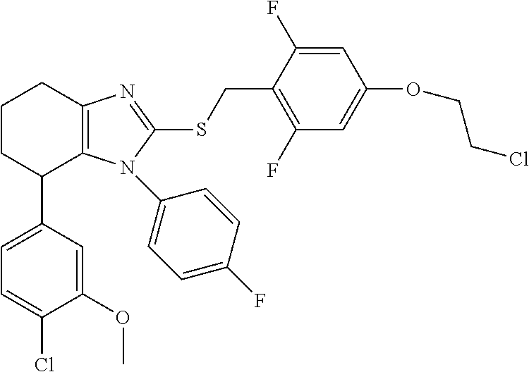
C1(C2C3=C(CCC2)N=C(SCC2=C(F)C=C(OCCCl)C=C2F)N3C2=CC=C(F)C=C2)=CC=C(Cl)C(OC)=C1
